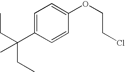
C1=C(C(C)(CC)CC)C=CC(OCCCl)=C1
